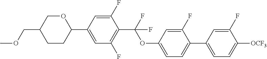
COCC1CCC(C2=CC(F)=C(C(F)(OC3=CC=C(C4=CC=C([OCF3])C(F)=C4)C(F)=C3)F)C(F)=C2)OC1
